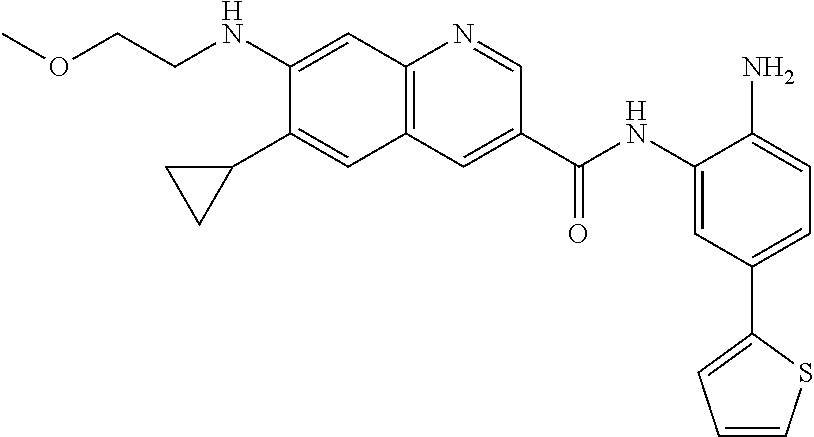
C(CNC1=CC2=C(C=C1C1CC1)C=C(C(NC1=CC(C3=CC=CS3)=CC=C1N)=O)C=N2)OC
